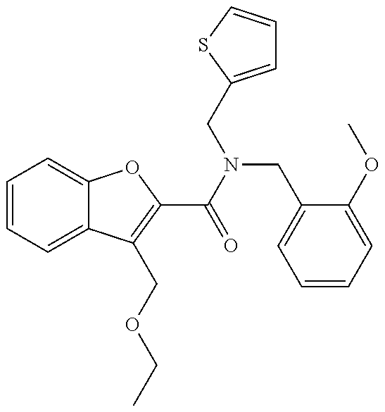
C1=CC=C2C(=C1)OC(C(N(CC1=CC=CS1)CC1=CC=CC=C1OC)=O)=C2COCC
